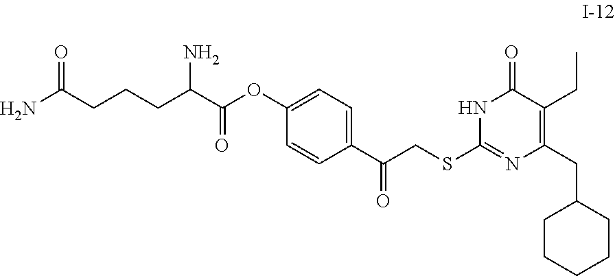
C(C1=C(CC)C(=O)NC(SCC(C2=CC=C(OC(=O)C(N)CCCC(N)=O)C=C2)=O)=N1)C1CCCCC1
